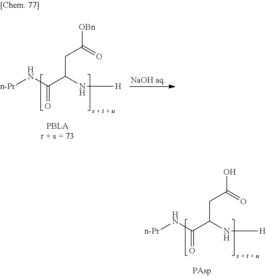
[n-Pr]NC(C(N[H])CC(=O)[OBn])=O.[n-Pr]NC(C(N[H])CC(=O)O)=O
